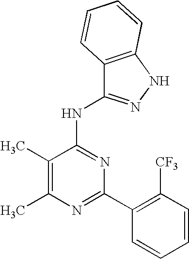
C1(C)=C(C)N=C(C2=C([CF3])C=CC=C2)N=C1NC1=NNC2=C1C=CC=C2
